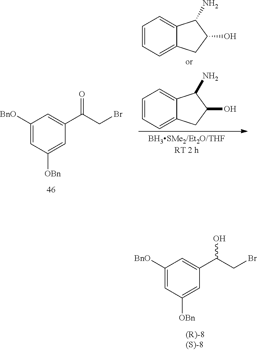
C1([BnO])=CC([OBn])=CC(C(=O)CBr)=C1.C1=CC=C2C(=C1)C(N)C(O)C2.C1=CC=C2C(=C1)C(N)C(O)C2.C1([BnO])=CC([OBn])=CC(C(O)CBr)=C1
